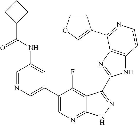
C1=NC=C(C2=CN=C3C(=C2F)C(C2=NC4=C(N2)C=CN=C4C2=COC=C2)=N[N H]3)C=C1NC(C1CCC1)=O
